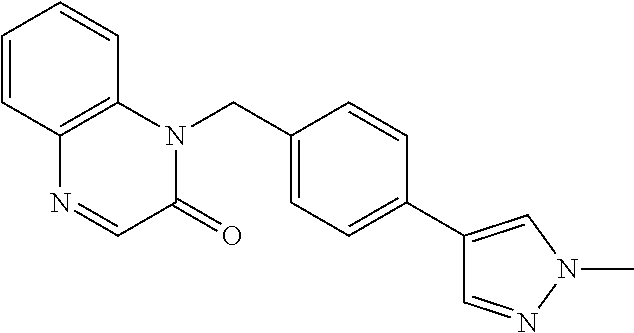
C1=CC2=C(C=C1)N(CC1=CC=C(C3=CN(C)N=C3)C=C1)C(=O)C=N2
